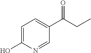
C1=C(O)N=CC(C(CC)=O)=C1
